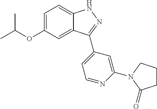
C1=C(OC(C)C)C=C2C(=C1)NN=C2C1=CC=NC(N2CCCC2=O)=C1
